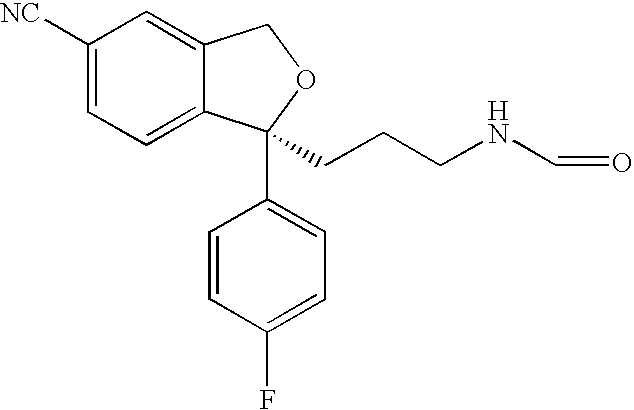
C1([NC])=CC=C2C(=C1)COC2(C1=CC=C(F)C=C1)CCCNC=O
